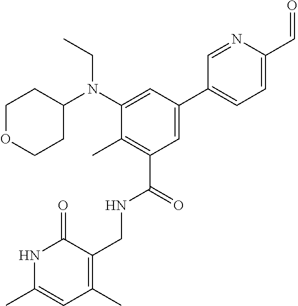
C1OCCC(N(C2=CC(C3=CC=C(C=O)N=C3)=CC(C(=O)NCC3=C(C)C=C(C)NC3=O)=C2C)CC)C1
